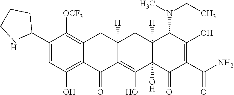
C12=C(O)C=C(C3CCCN3)C([OCF3])=C1CC1([H])C(=C(O)C3(O)C([H])(C1)C(N(CC)C)C(O)=C(C(N)=O)C3=O)C2=O
